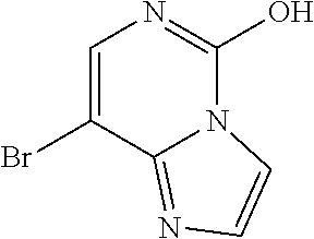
C1=C(Br)C2=NC=CN2C(O)=N1
